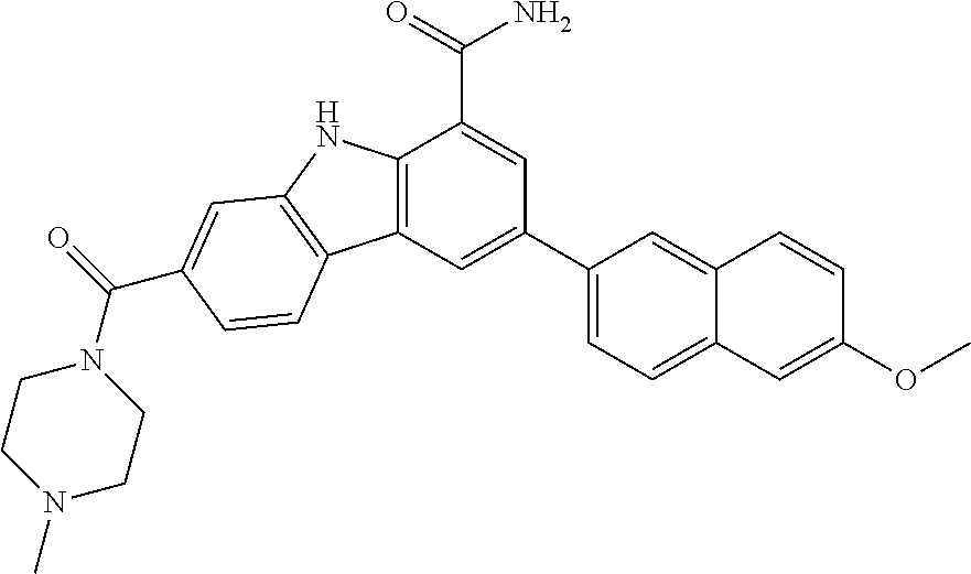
C12=C(C=C(C3=CC=C4C(=C3)C=CC(OC)=C4)C=C1C(=O)N)C1=C(N2)C=C(C(=O)N2CCN(C)CC2)C=C1
